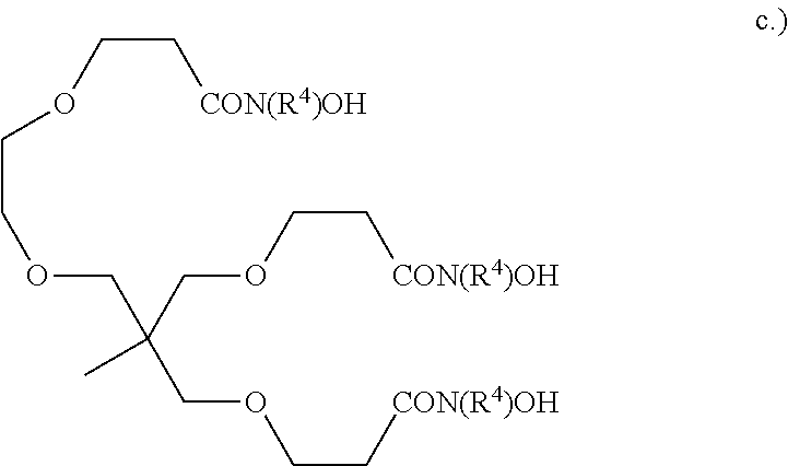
C(C[CON(R4)OH])OCCOCC(COCC[CON(R4)OH])(C)COCC[CON(R4)OH]
